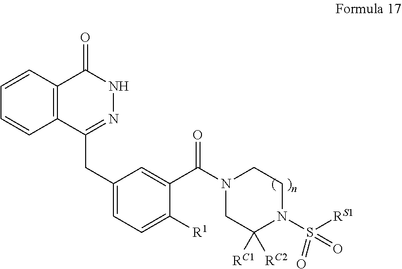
C1=CC2=C(C=C1)C(CC1=CC=C([R1])C(C(N3CCN(S([RS1])(=O)=O)C([RC1])([RC2])C3)=O)=C1)=NNC2=O
